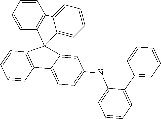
C12=CC=CC=C1C1=C(C=CC=C1)C21C2=C(C=CC=C2)C2=CC=C(NC3=CC=CC=C3C3=CC=CC=C3)C=C21
